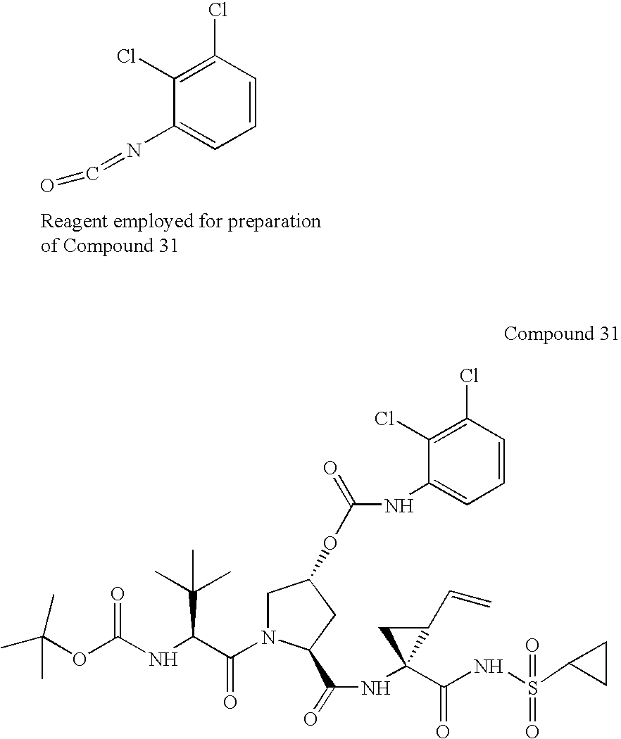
C1=CC(Cl)=C(Cl)C(N=C=O)=C1.CC(OC(NC(C(N1CC(OC(=O)NC2=CC=CC(Cl)=C2Cl)CC1C(=O)NC1(C(=O)NS(=O)(C2CC2)=O)C(C=C)C1)=O)C(C)(C)C)=O)(C)C
